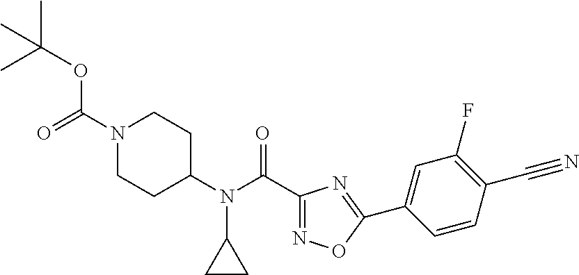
O=C(N1CCC(N(C2CC2)C(C2=NOC(C3=CC(F)=C(C#N)C=C3)=N2)=O)CC1)OC(C)(C)C
